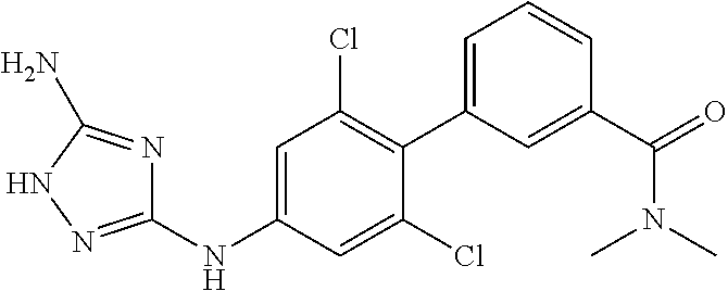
C1(NC2=CC(Cl)=C(C3=CC=CC(C(N(C)C)=O)=C3)C(Cl)=C2)=NNC(N)=N1
